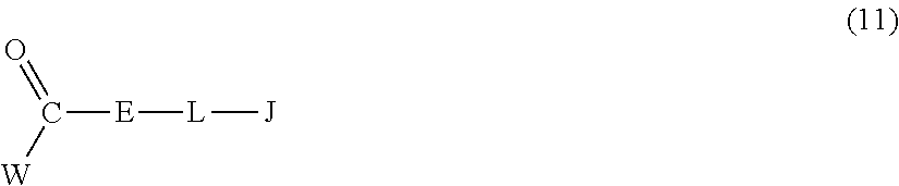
C([E][L][J])([W])=O
